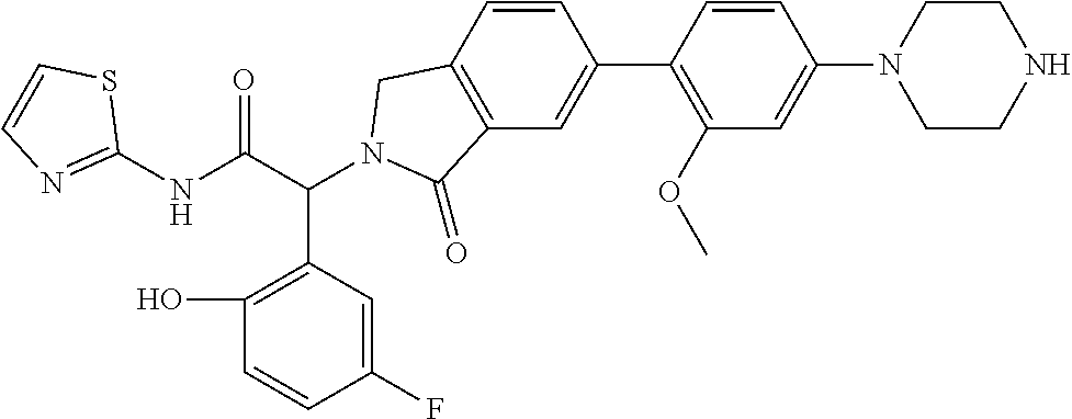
C1(NC(C(C2=C(O)C=CC(F)=C2)N2CC3=C(C=C(C4=C(OC)C=C(N5CCNCC5)C=C4)C=C3)C2=O)=O)=NC=CS1
